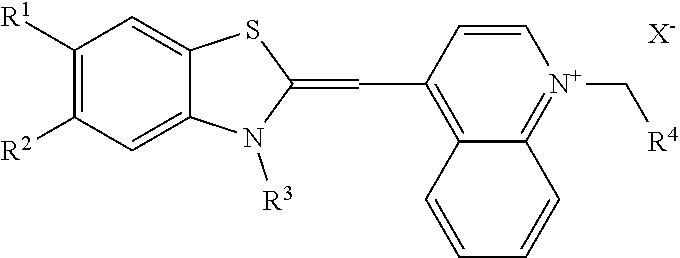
C1([R1])=C([R2])C=C2C(=C1)SC(=CC1=C3C(=[N+](C[R4])C=C1)C=CC=C3)N2[R3].[X-]
